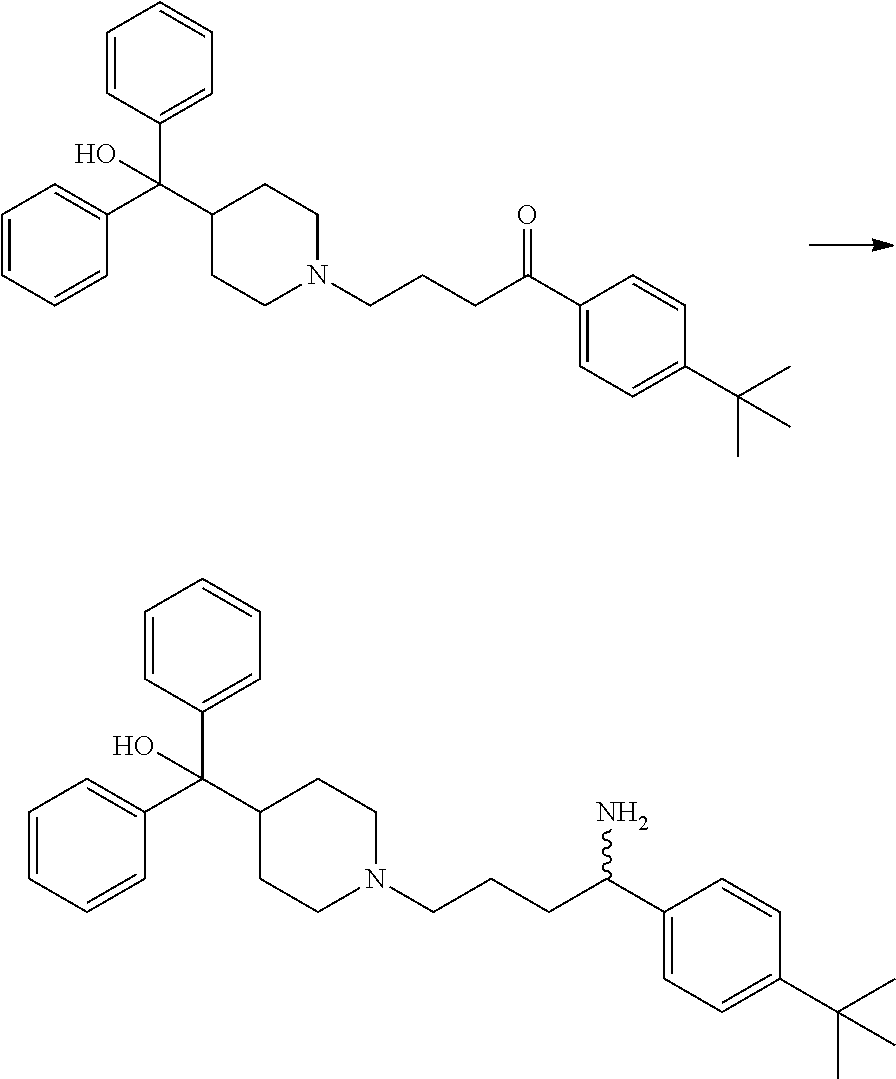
C1(C(C2CCN(CCCC(=O)C3=CC=C(C(C)(C)C)C=C3)CC2)(C2=CC=CC=C2)O)=CC=CC=C1.C1(C(C2CCN(CCCC(N)C3=CC=C(C(C)(C)C)C=C3)CC2)(C2=CC=CC=C2)O)=CC=CC=C1
